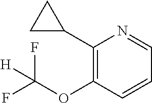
C1(C2CC2)=C(OC(F)(F)[H])C=CC=N1
